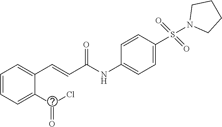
C1=CC=C(C(Cl)=O)C(C=CC(NC2=CC=C(S(=O)(=O)N3CCCC3)C=C2)=O)=C1
